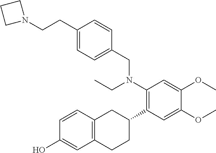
C12=C(C=CC(O)=C1)CC(C1=C(N(CC)CC3=CC=C(CCN4CCC4)C=C3)C=C(OC)C(OC)=C1)CC2
